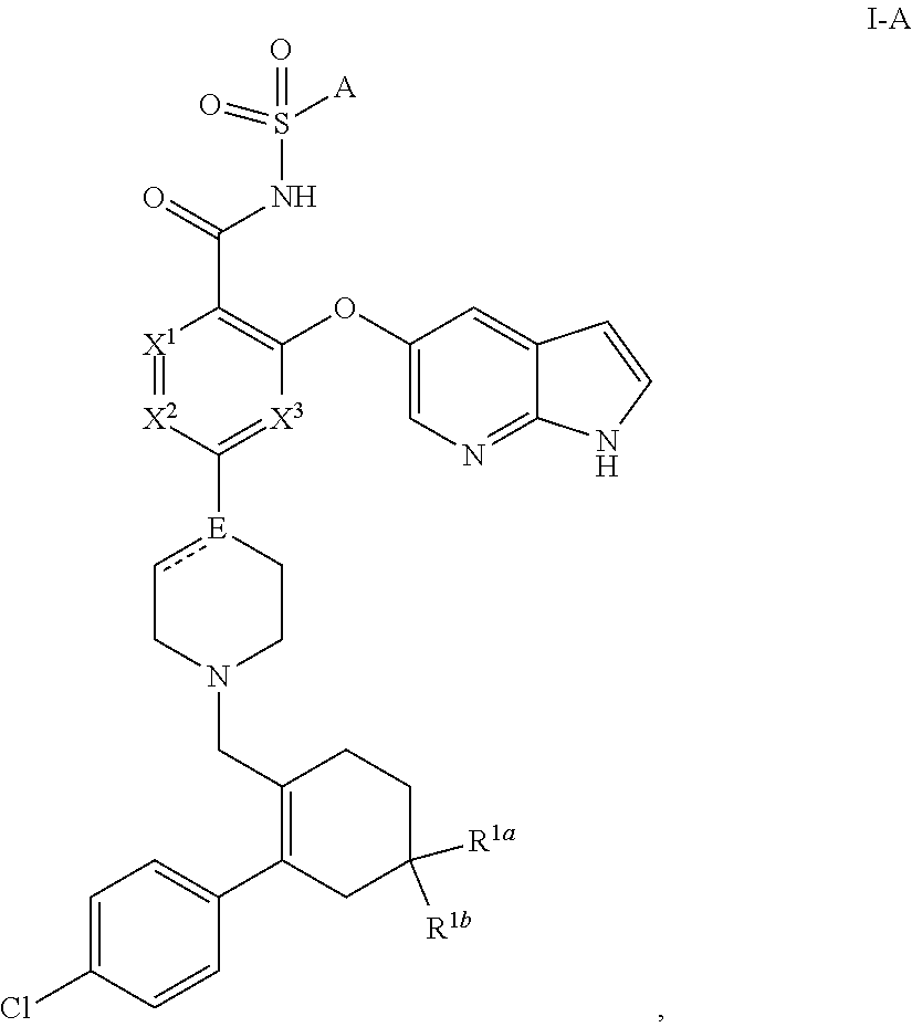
[X1]1=[X2]C([E]2cCN(CC3=C(C4=CC=C(Cl)C=C4)CC([R1a])([R1b])CC3)CC2)=[X3]C(OC2=CN=C3C(=C2)C=CN3)=C1C(=O)NS([A])(=O)=O
